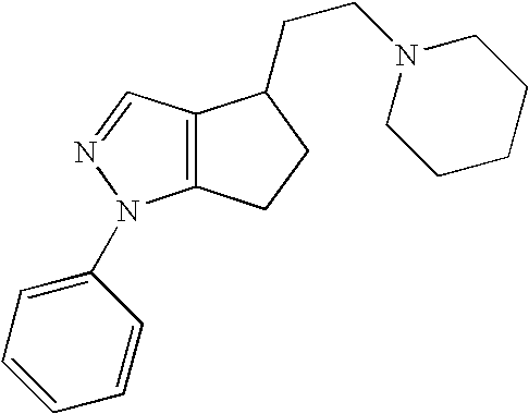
C12=C(N(C3=CC=CC=C3)N=C1)CCC2CCN1CCCCC1
